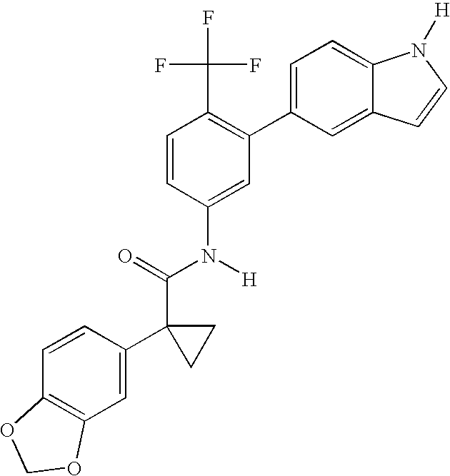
C1(C2=C(C(F)(F)F)C=CC(N(C(C3(C4=CC5=C(C=C4)OCO5)CC3)=O)[H])=C2)=CC=C2C(=C1)C=CN2[H]
